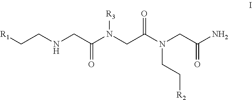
C(CNCC(N(CC(N(CC(N)=O)CC[R2])=O)[R3])=O)[R1]
